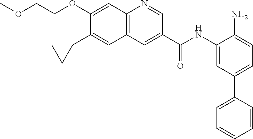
C(OC1=CC2=C(C=C1C1CC1)C=C(C(NC1=CC(C3=CC=CC=C3)=CC=C1N)=O)C=N2)COC
